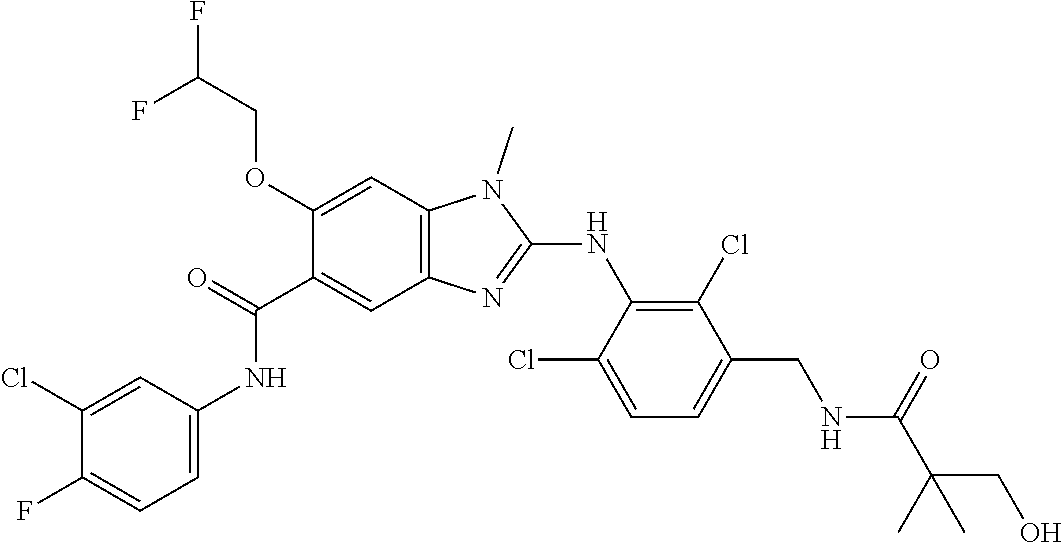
C1(Cl)=CC(NC(C2=CC3=C(C=C2OCC(F)F)N(C)C(NC2=C(Cl)C(CNC(C(CO)(C)C)=O)=CC=C2Cl)=N3)=O)=CC=C1F
